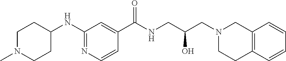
N1=C(NC2CCN(C)CC2)C=C(C(NCC(CN2CC3=C(CC2)C=CC=C3)O)=O)C=C1
